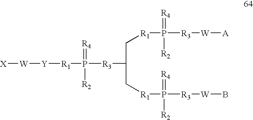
[X][W][Y][R1]P([R3]C(C[R1]P(=[R4])([R2])[R3][W][A])C[R1]P(=[R4])([R2])[R3][W]B)(=[R4])[R2]
